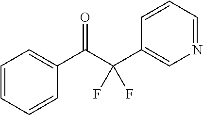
C1=CC=CC(C(C(C2=CN=CC=C2)(F)F)=O)=C1
